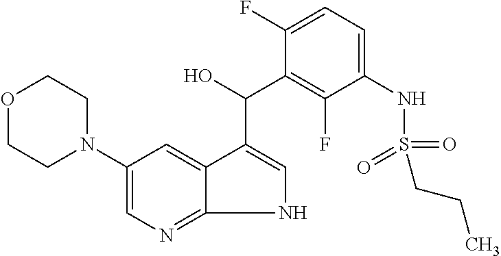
O1CCN(C2=CN=C3C(=C2)C(C(O)C2=C(F)C(NS(=O)(=O)CCC)=CC=C2F)=CN3)CC1
